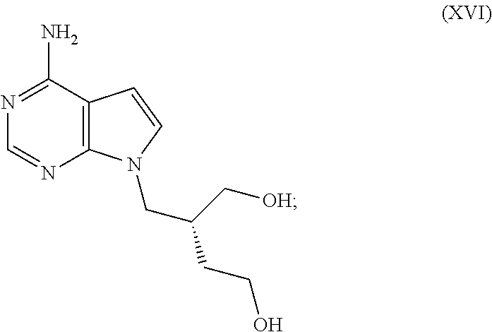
N1=C(N)C2=C(N=C1)N(CC(C[OH])CCO)C=C2
